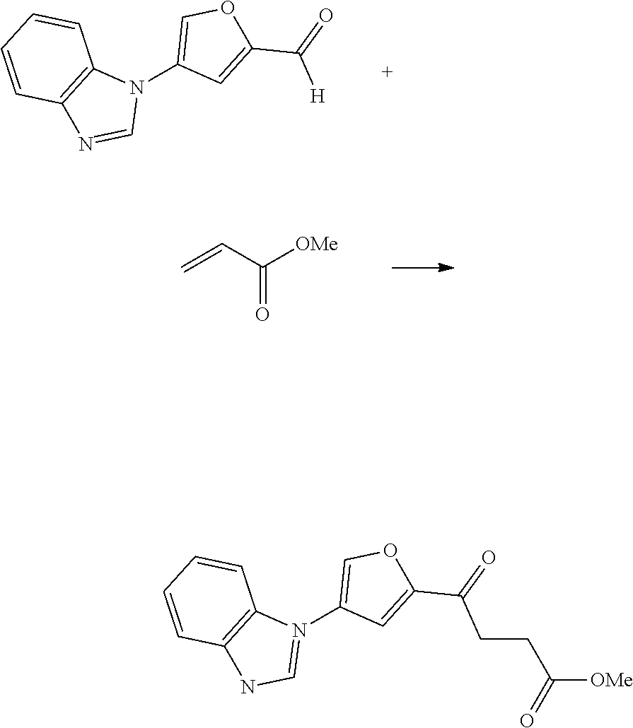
C(=O)([OMe])C=C.N1(C2=COC(C(=O)[H])=C2)C2=C(N=C1)C=CC=C2.N1(C2=COC(C(=O)CCC(=O)[OMe])=C2)=CNC2=C1C=CC=C2
